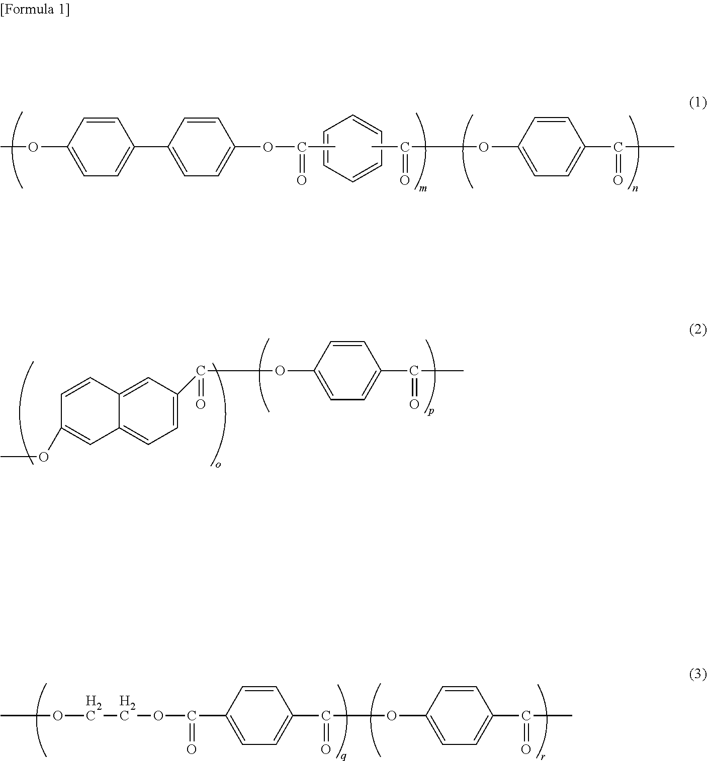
CC(OC1=CC=C(C(C)=O)C=C1)=O.COC1=CC=C(C2=CC=C(OC(C)=O)C=C2)C=C1.C1=CC=CC=C1.C1=C(C(OC2=CC=C(C(C)=O)C=C2)=O)C=C2C(=C1)C=C(OC)C=C2.COCCOC(C1=CC=C(C(OC2=CC=C(C(C)=O)C=C2)=O)C=C1)=O
